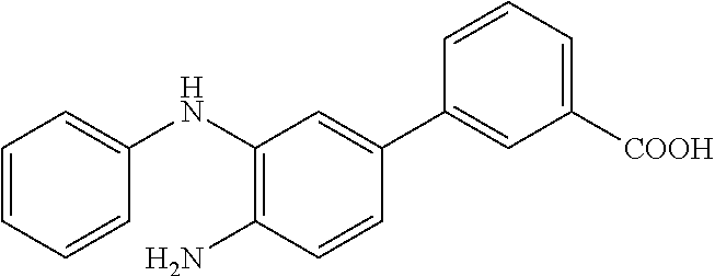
C1=CC=C([COOH])C=C1C1=CC(NC2=CC=CC=C2)=C(N)C=C1
